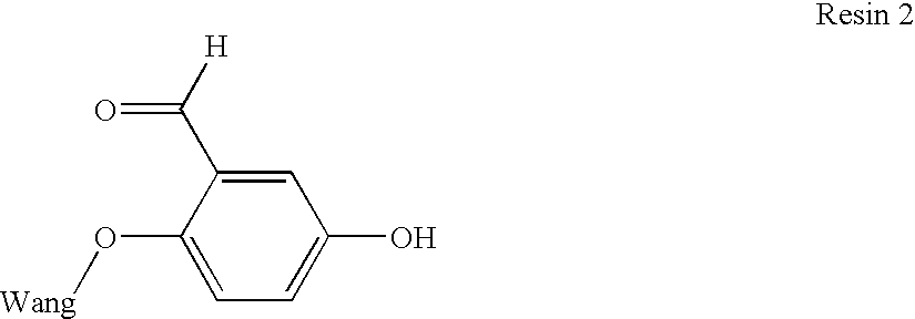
C1=C(C([H])=O)C(O[Wang])=CC=C1O
